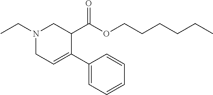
N1(CC)CC=C(C2=CC=CC=C2)C(C(OCCCCCC)=O)C1
